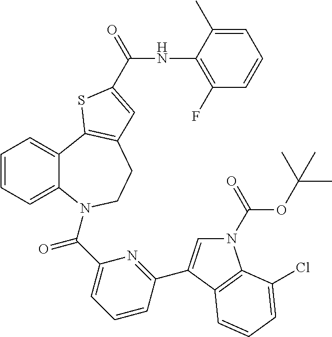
N1(C(OC(C)(C)C)=O)C=C(C2=NC(C(=O)N3C4=CC=CC=C4C4=C(CC3)C=C(C(NC3=C(F)C=CC=C3C)=O)S4)=CC=C2)C2=C1C(Cl)=CC=C2
